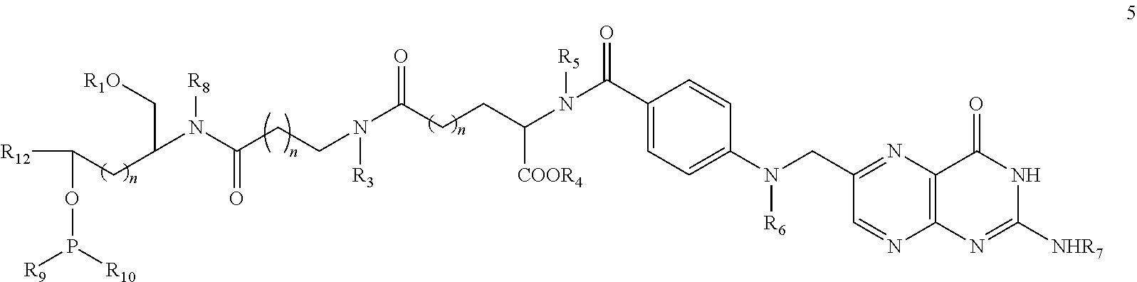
[R12]C(OP([R9])[R10])CC(C[R1O])N(C(CCN([R3])C(CCC(N([R5])C(C1=CC=C(N(CC2=NC3=C(N=C2)N=C([NHR7])NC3=O)[R6])C=C1)=O)[COOR4])=O)=O)[R8]
